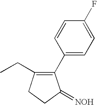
C1=C(F)C=CC(C2=C(CC)CCC2=[NOH])=C1
